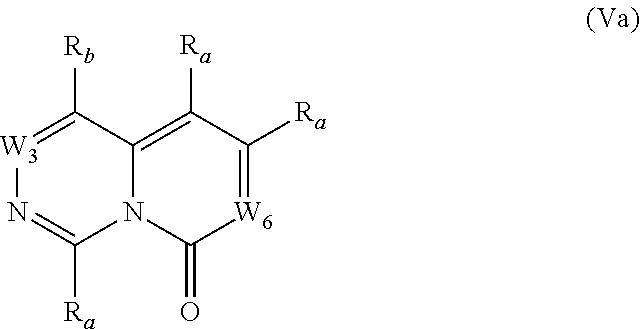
[W3]1=C([Rb])C2=C([Ra])C([Ra])=[W6]C(=O)N2C([Ra])=N1
